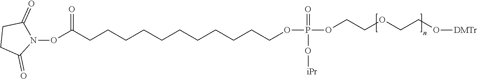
N1(OC(CCCCCCCCCCCOP(OCCOCCO[DMTr])(O[iPr])=O)=O)C(=O)CCC1=O
